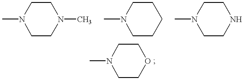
CN1CCOCC1.CN1CCN(C)CC1.CN1CCCCC1.CN1CCNCC1
